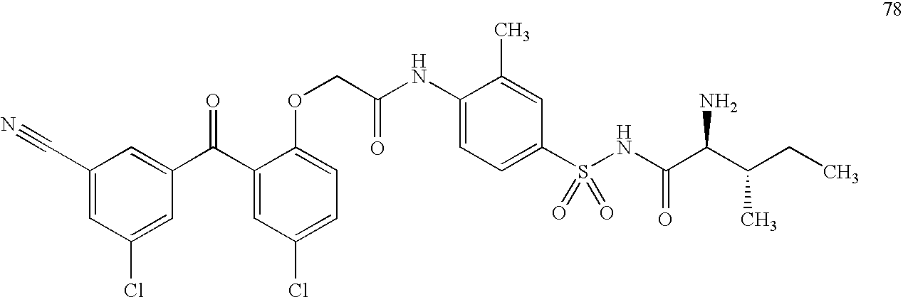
C1(C#N)=CC(Cl)=CC(C(C2=CC(Cl)=CC=C2OCC(NC2=CC=C(S(NC(C(C(CC)C)N)=O)(=O)=O)C=C2C)=O)=O)=C1
